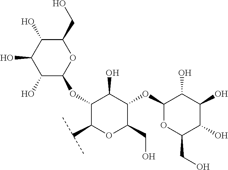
OC1C(OC2C(C(C)C)OC(CO)C(OC3OC(CO)C(O)C(O)C3O)C2O)OC(CO)C(O)C1O
